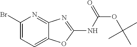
C1(Br)=CC=C2C(=N1)N=C(NC(OC(C)(C)C)=O)O2
